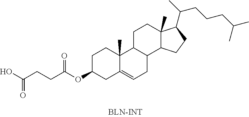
C1C(OC(CCC(O)=O)=O)CC2=CCC3C(C2(C)C1)CCC1(C)C3CCC1C(C)CCCC(C)C
